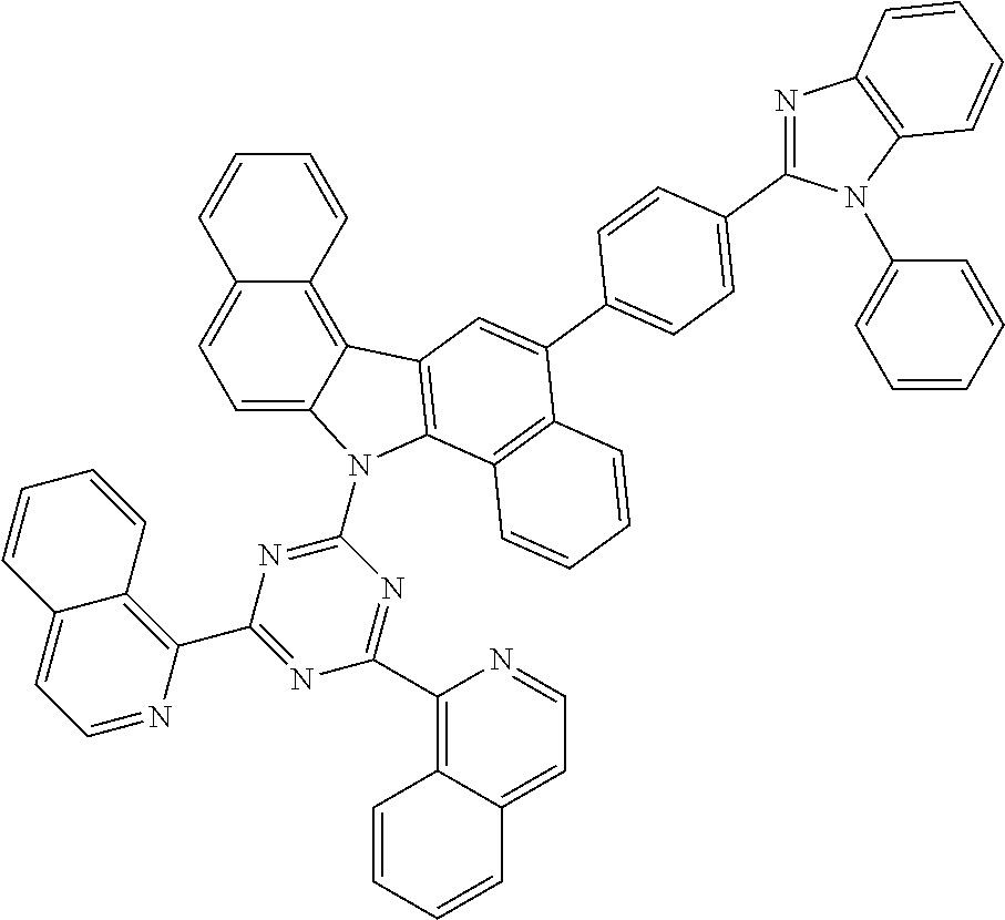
C1=C2C(=C3C(=C1)C=CC=C3)C1=C(N2C2=NC(C3=C4C(=CC=N3)C=CC=C4)=NC(C3=C4C(=CC=N3)C=CC=C4)=N2)C2=C(C(C3=CC=C(C4=NC5=C(N4C4=CC=CC=C4)C=CC=C5)C=C3)=C1)C=CC=C2
